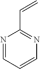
C1(C=C)=NC=CC=N1
